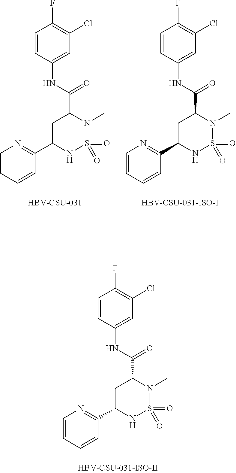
C1=CC=CC(C2NS(=O)(=O)N(C)C(C(NC3=CC(Cl)=C(F)C=C3)=O)C2)=N1.C1=CC=CC(C2NS(=O)(=O)N(C)C(C(NC3=CC(Cl)=C(F)C=C3)=O)C2)=N1.[HBV-CSU-031].C1=CC=CC(C2NS(=O)(=O)N(C)C(C(NC3=CC(Cl)=C(F)C=C3)=O)C2)=N1.[HBV-CSU-031-ISO-I]
